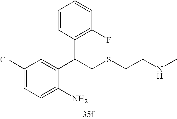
C1=C(N)C(C(C2=C(F)C=CC=C2)CSCCNC)=CC(Cl)=C1
